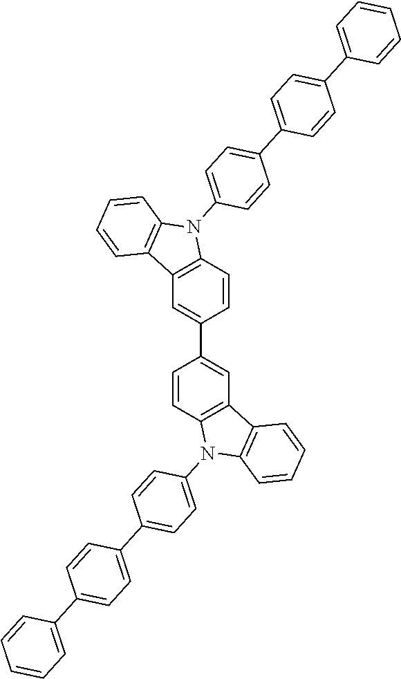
C1=CC2=C(C=C1C1=CC3=C(C=C1)N(C1=CC=C(C4=CC=C(C5=CC=CC=C5)C=C4)C=C1)C1=C3C=CC=C1)C1=C(N2C2=CC=C(C3=CC=C(C4=CC=CC=C4)C=C3)C=C2)C=CC=C1
